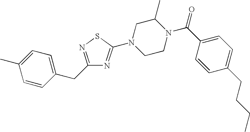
C1=CC(CC2=NSC(N3CCN(C(C4=CC=C(CCCC)C=C4)=O)C(C)C3)=N2)=CC=C1C
